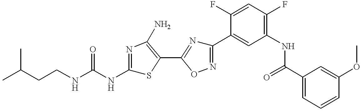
C(CNC(NC1=NC(N)=C(C2=NC(C3=CC(NC(C4=CC=CC(OC)=C4)=O)=C(F)C=C3F)=NO2)S1)=O)C(C)C
